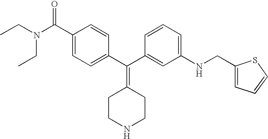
CCN(CC)C(C1=CC=C(C(C2=CC(NCC3=CC=CS3)=CC=C2)=C2CCNCC2)C=C1)=O
